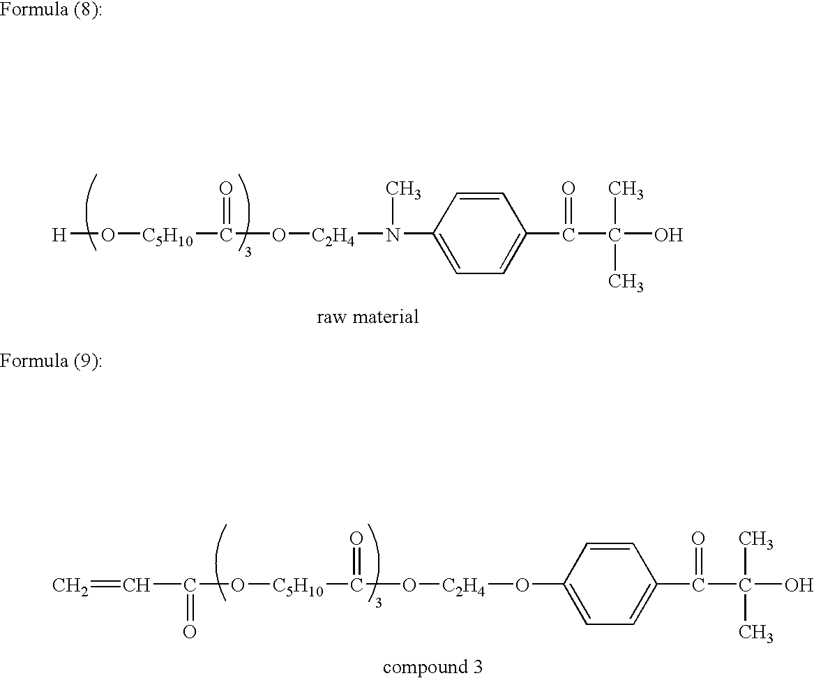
[H]O[C5H10]C(O[C2H4]N(C1=CC=C(C(C(O)(C)C)=O)C=C1)C)=O.C(O[C5H10]C(O[C2H4]OC1=CC=C(C(C(O)(C)C)=O)C=C1)=O)(C=C)=O
